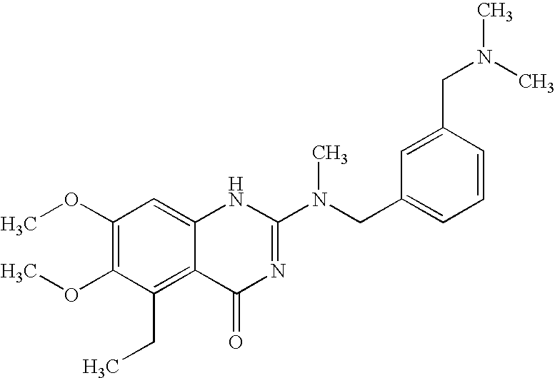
C1(OC)=C(OC)C(CC)=C2C(=C1)NC(N(CC1=CC=CC(CN(C)C)=C1)C)=NC2=O
